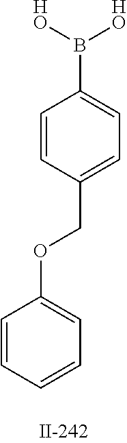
C1=CC(COC2=CC=CC=C2)=CC=C1B([HO])[HO]
